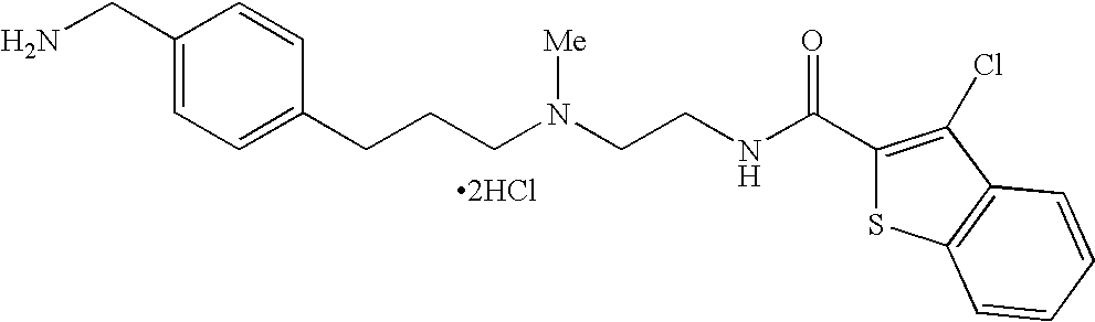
[2HCl].C1(CN)=CC=C(CCCN(CCNC(C2=C(Cl)C3=C(S2)C=CC=C3)=O)[Me])C=C1
